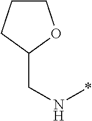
C1CCC(CN*)O1
